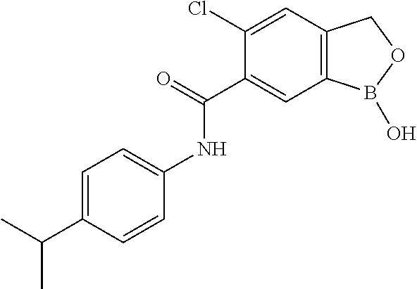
C1(Cl)=CC2=C(C=C1C(=O)NC1=CC=C(C(C)C)C=C1)B(O)OC2
